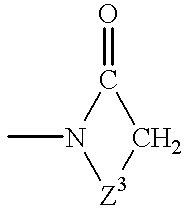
CN1[Z3]CC1=O
